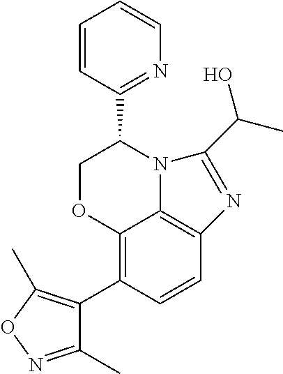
C12=C(C3=C(C)ON=C3C)C=CC3=C1N(C(C1=NC=CC=C1)CO2)C(C(C)O)=N3
